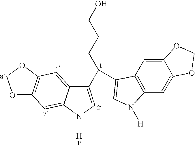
C1(C(CCCO)C2=CN([H])C3=C2C=C2C(=C3)OCO2)=CN([H])C2=CC3=C(C=C12)OCO3
